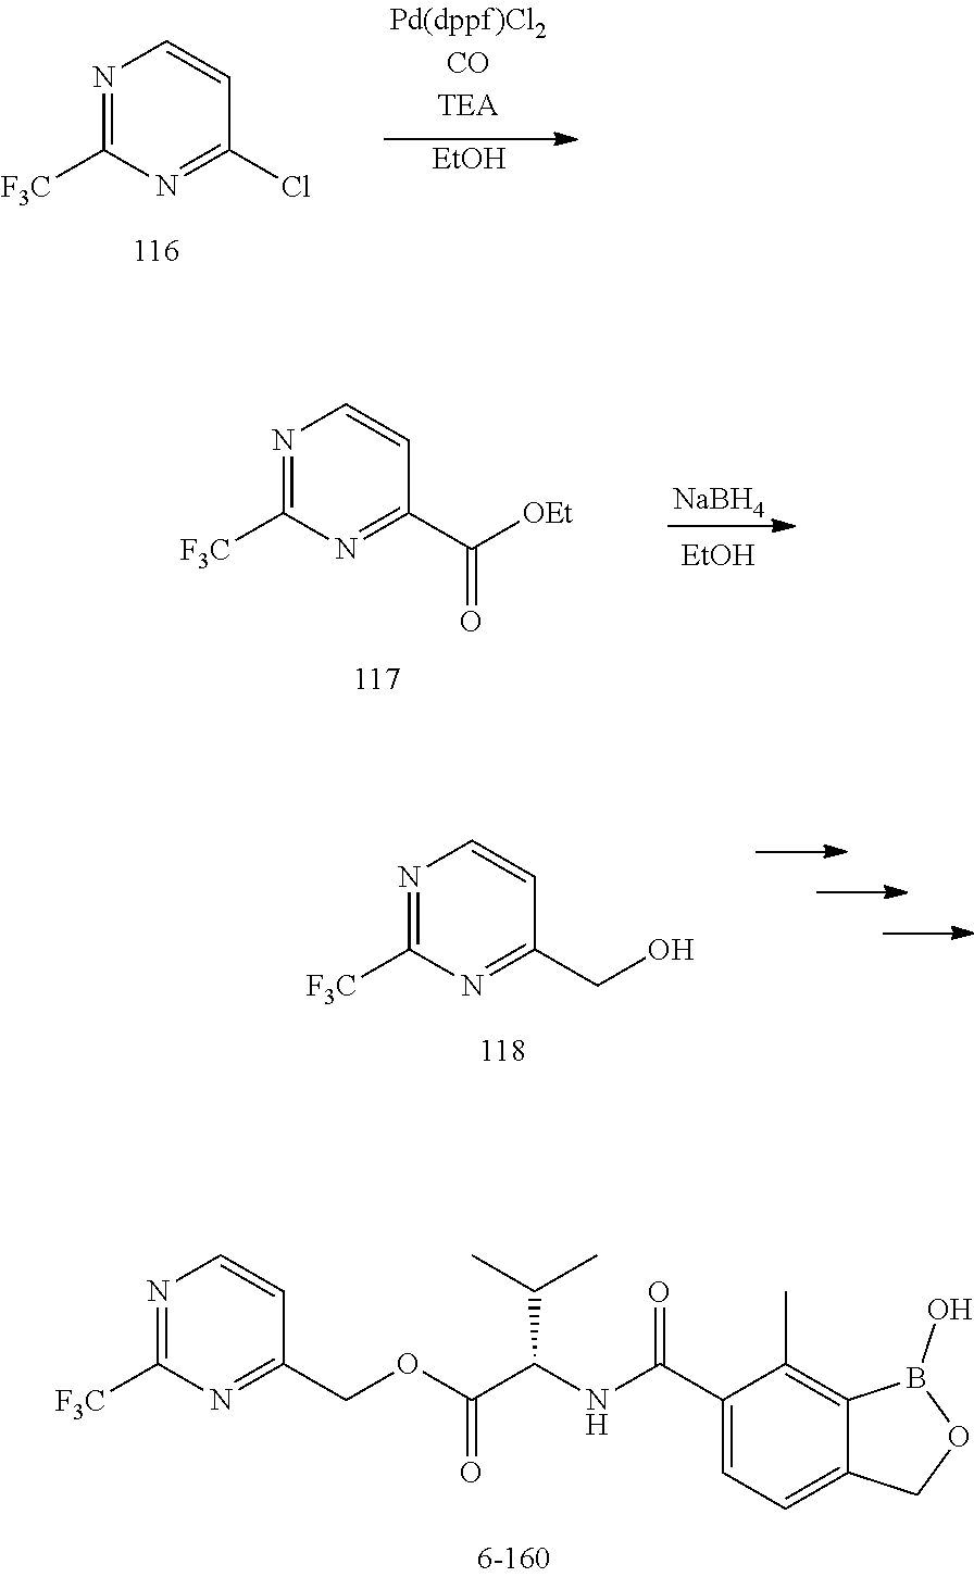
C1(Cl)=NC([F3C])=NC=C1.[EtOH].C1(C([OEt])=O)=NC([F3C])=NC=C1.[NaBH4].[EtOH].C1(CO)=NC([F3C])=NC=C1.C1(COC(=O)C(NC(C2=CC=C3C(=C2C)B(O)OC3)=O)C(C)C)=NC([F3C])=NC=C1
